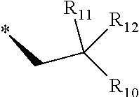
*CC([R10])([R11])[R12]
